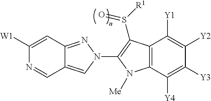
C1([W1])=CC2=NN(C3=C(S(=O)[R1])C4=C(C([Y4])=C([Y3])C([Y2])=C4[Y1])N3[Me])C=C2C=N1
